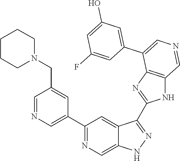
C1(C2=CN=CC(CN3CCCCC3)=C2)=NC=C2C(=C1)C(C1=NC3=C(N1)C=NC=C3C1=CC(O)=CC(F)=C1)=NN2
